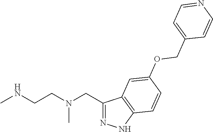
C1(CN(CCNC)C)=NNC2=C1C=C(OCC1=CC=NC=C1)C=C2
